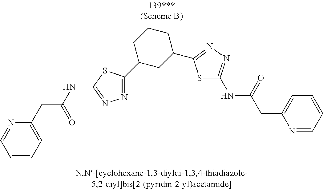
N1=C(C2CC(C3=NN=C(NC(=O)CC4=CC=CC=N4)S3)CCC2)SC(NC(CC2=CC=CC=N2)=O)=N1
